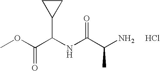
COC(C(NC(C(N)C)=O)C1CC1)=O.Cl
